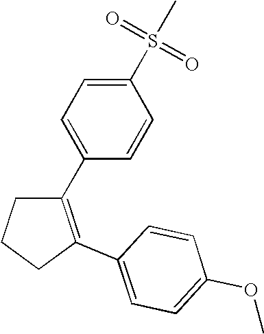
C1(C2=CC=C(S(C)(=O)=O)C=C2)=C(C2=CC=C(OC)C=C2)CCC1
